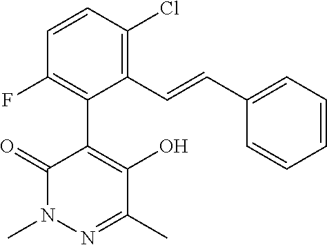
CN1N=C(C)C(O)=C(C2=C(F)C=CC(Cl)=C2C=CC2=CC=CC=C2)C1=O
